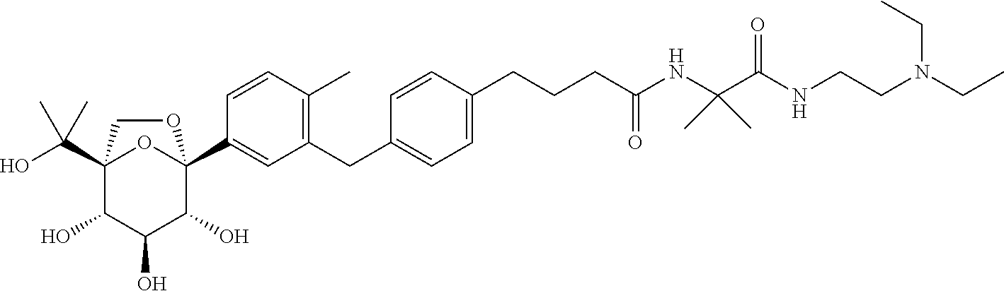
C12(C(O)(C)C)C(O)C(O)C(O)C(C3=CC(CC4=CC=C(CCCC(NC(C(NCCN(CC)CC)=O)(C)C)=O)C=C4)=C(C)C=C3)(O1)OC2
